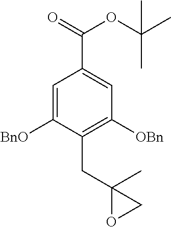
C1=C([BnO])C(CC2(C)OC2)=C([OBn])C=C1C(=O)OC(C)(C)C
